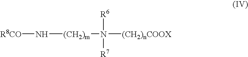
[R8CO]N[(CH2)m]N([(CH2)nCOOX])([R6])[R7]
